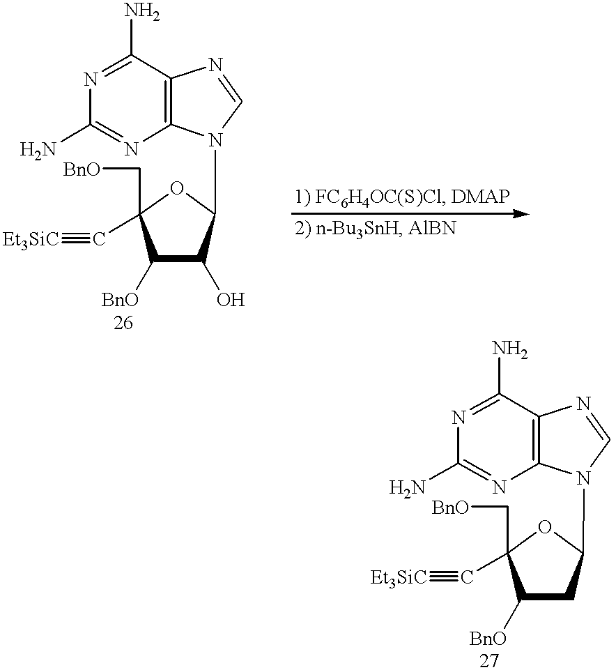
[Et3SiC]#CC1(C[BnO])C([BnO])C(O)C(N2C3=C(N=C2)C(N)=NC(N)=N3)O1.[Et3SiC]#CC1(C[BnO])C([BnO])CC(N2C3=C(N=C2)C(N)=NC(N)=N3)O1
